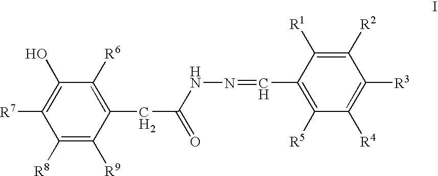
C1([R6])=C(CC(=O)NN=CC2=C([R5])C([R4])=C([R3])C([R2])=C2[R1])C([R9])=C([R8])C([R7])=C1O
